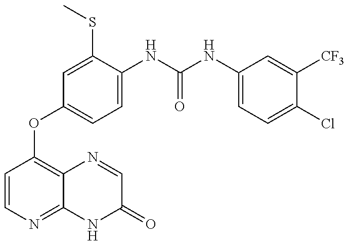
C1=CN=C2C(=C1OC1=CC=C(NC(=O)NC3=CC=C(Cl)C([CF3])=C3)C(SC)=C1)N=CC(=O)N2
